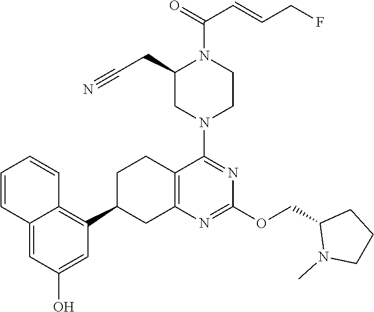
C12=CC(O)=CC(C3CC4=C(CC3)C(N3CCN(C(=O)C=CCF)C(CC#N)C3)=NC(OCC3N(C)CCC3)=N4)=C1C=CC=C2
